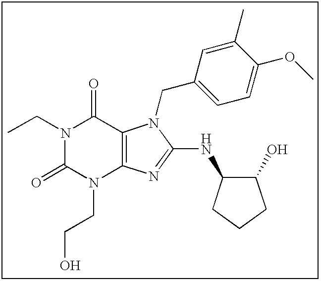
N1(CC)C(=O)N(CCO)C2=C(C1=O)N(CC1=CC=C(OC)C(C)=C1)C(NC1C(O)CCC1)=N2
